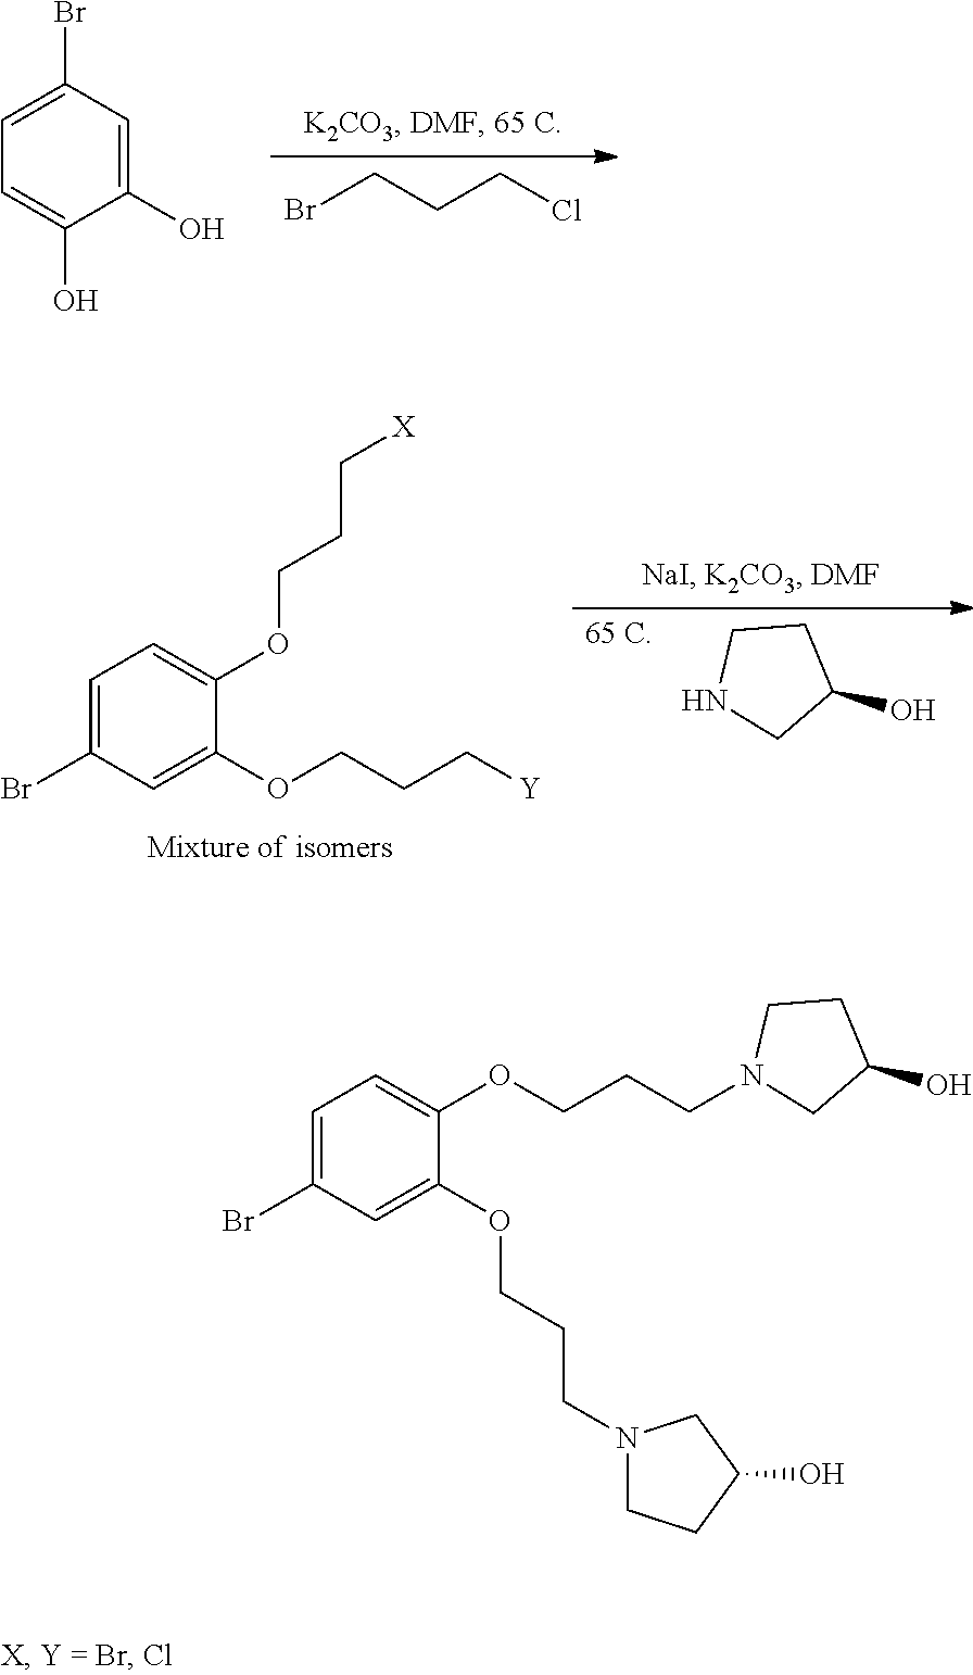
[65 C].OC1CCNC1.C1=C(Br)C=C(OCCC[Y])C(OCCC[X])=C1.BrCCCCl.C1=C(O)C(O)=CC=C1Br.C1(Br)=CC=C(OCCCN2CCC(O)C2)C(OCCCN2CCC(O)C2)=C1
